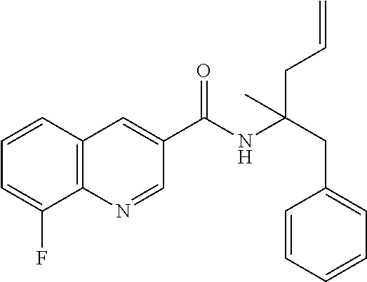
C1=CC2=C(C(F)=C1)N=CC(C(NC(CC1=CC=CC=C1)(CC=C)C)=O)=C2
